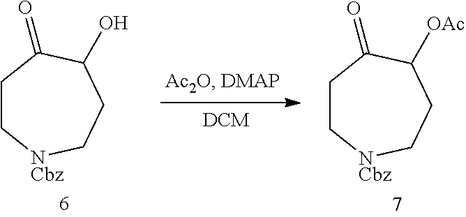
C1C[NCbz]CCC(O)C1=O.C1C[NCbz]CCC([OAc])C1=O
